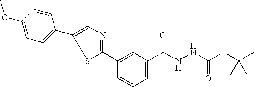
C1(C2=NC=C(C3=CC=C(OC)C=C3)S2)=CC(C(NNC(=O)OC(C)(C)C)=O)=CC=C1
